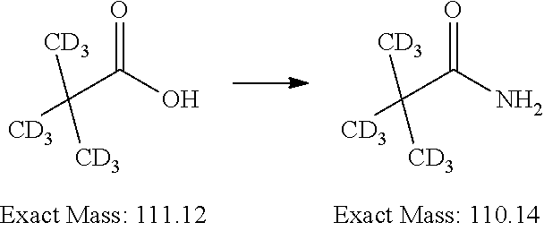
C(C(O)=O)([CD3])([CD3])[CD3].C(C(N)=O)([CD3])([CD3])[CD3]
